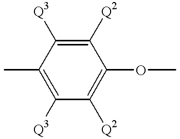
C1(C)=C([Q3])C([Q2])=C(OC)C([Q2])=C1[Q3]
